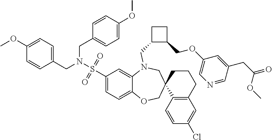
C1(S(N(CC2=CC=C(OC)C=C2)CC2=CC=C(OC)C=C2)(=O)=O)=CC=C2C(=C1)N(CC1C(COC3=CN=CC(CC(=O)OC)=C3)CC1)CC1(CO2)C2=C(CCC1)C=C(Cl)C=C2
